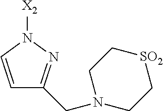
[X2]N1C=CC(CN2CC[SO2]CC2)=N1
